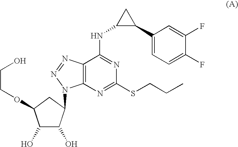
C1(O)C(O)C(N2C3=C(N=N2)C(NC2CC2C2=CC=C(F)C(F)=C2)=NC(SCCC)=N3)CC1OCCO
